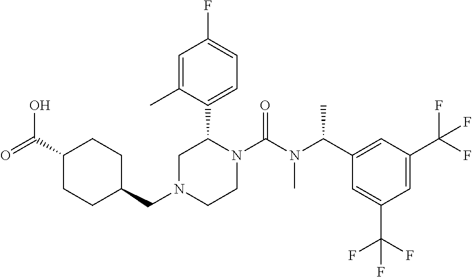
C(N1CCN(C(N(C(C2=CC(C(F)(F)F)=CC(C(F)(F)F)=C2)C)C)=O)C(C2=CC=C(F)C=C2C)C1)C1CCC(C(=O)O)CC1
